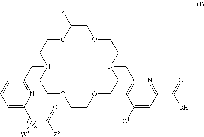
C1OCC([Z3])OCCN(CC2=NC(C([W5])C(=O)[Z2])=CC=C2)CCOCCOCCN(CC2=CC([Z1])=CC(C(=O)O)=N2)C1
